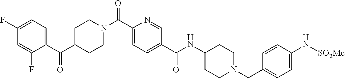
C1=C(F)C(C(C2CCN(C(C3=CC=C(C(NC4CCN(CC5=CC=C(N[SO2Me])C=C5)CC4)=O)C=N3)=O)CC2)=O)=CC=C1F
